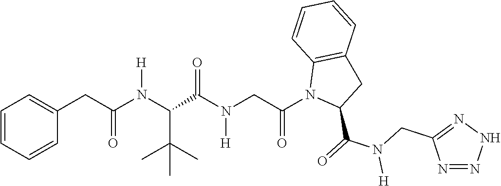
C1=CC=CC(CC(N(C(C(C)(C)C)C(N(CC(N2C(C(N([H])CC3=NNN=N3)=O)CC3=C2C=CC=C3)=O)[H])=O)[H])=O)=C1
